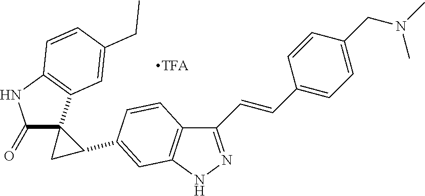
C12(CC1C1=CC3=C(C=C1)C(C=CC1=CC=C(CN(C)C)C=C1)=NN3)C(=O)NC1=C2C=C(CC)C=C1
